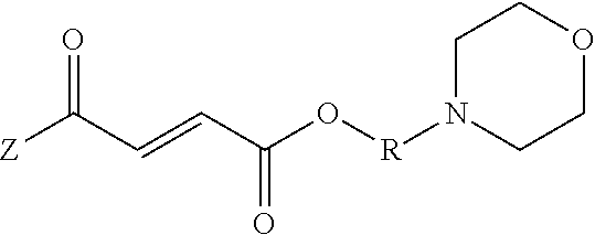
C1N([R]OC(C=CC([Z])=O)=O)CCOC1
